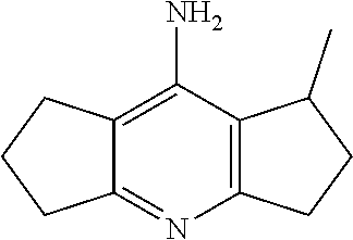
C1CCC2=NC3=C(C(N)=C12)C(C)CC3
